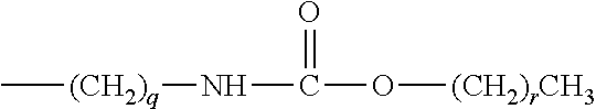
C[(CH2)q]NC(O[(CH2)rCH3])=O
